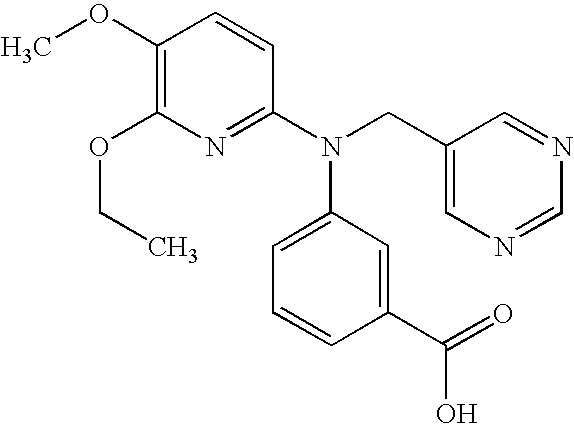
C1(OC)=C(OCC)N=C(N(CC2=CN=CN=C2)C2=CC=CC(C(=O)O)=C2)C=C1
